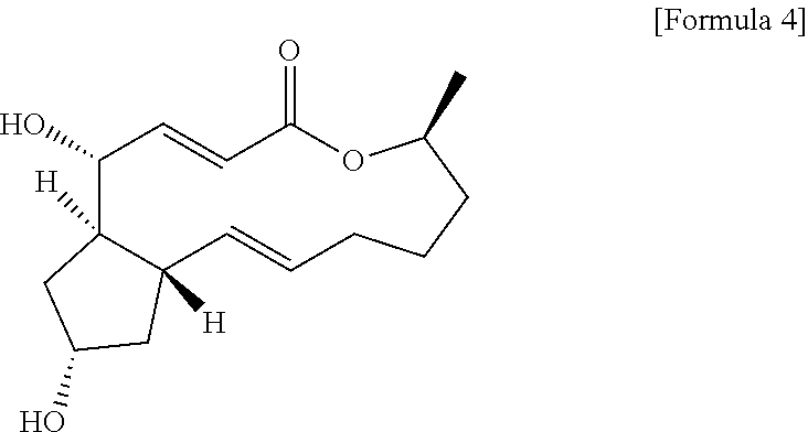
C1(O)C2([H])C([H])(C=CCCCC(C)OC(=O)C=C1)CC(O)C2
